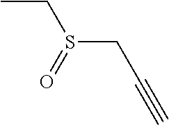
CCS(CC#C)=O
